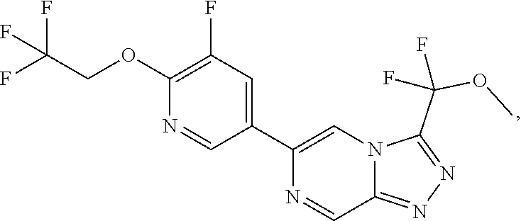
C1(OCC(F)(F)F)=C(F)C=C(C2=CN3C(=NN=C3C(OC)(F)F)C=N2)C=N1
